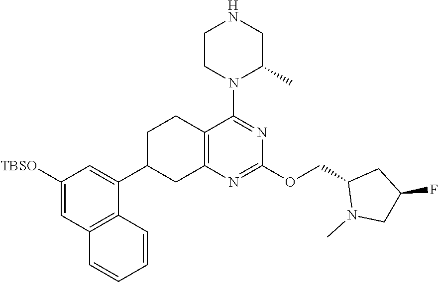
C1([TBSO])=CC2=C(C(C3CC4=C(CC3)C(N3C(C)CNCC3)=NC(OCC3N(C)CC(F)C3)=N4)=C1)C=CC=C2
